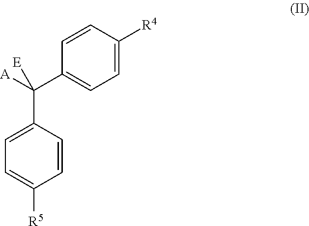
C1=C(C(C2=CC=C([R4])C=C2)([A])[E])C=CC([R5])=C1
